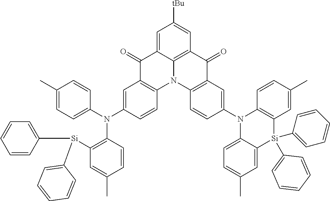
C1(=O)C2=C(N3C4=C(C(=O)C5=C3C=CC(N3C6=CC=C(C)C=C6[Si](C6=CC=CC=C6)(C6=CC=CC=C6)C6=C3C=CC(C)=C6)=C5)C=C([tBu])C=C14)C=CC(N(C1=CC=C(C)C=C1)C1=C([Si](C3=CC=CC=C3)C3=CC=CC=C3)C=C(C)C=C1)=C2
